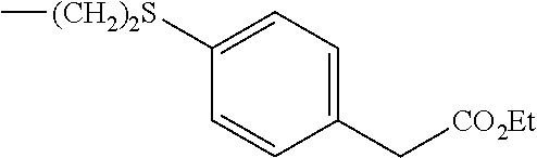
C1([(CH2)2S]C)=CC=C(C[CO2Et])C=C1
